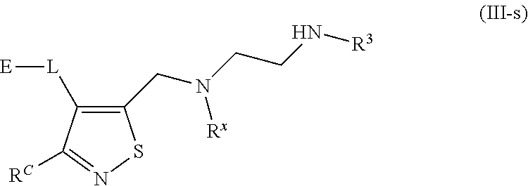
C1([L][E])=C(CN(CCN[R3])[Rx])SN=C1[RC]
